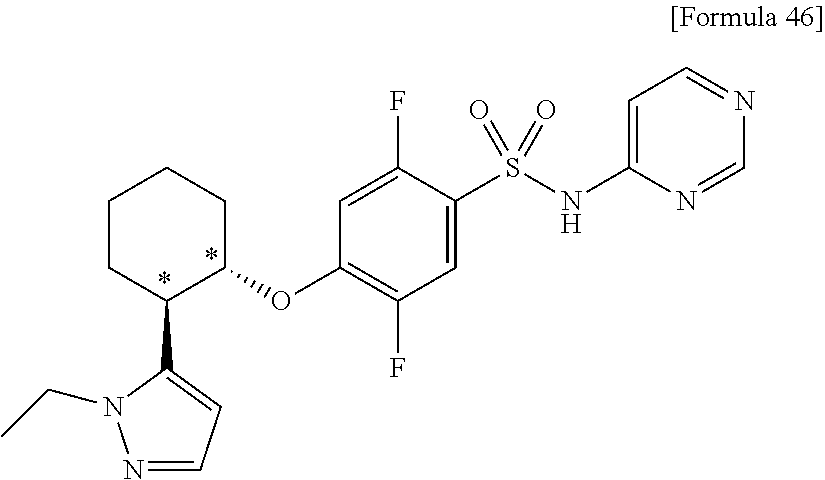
C1=C(F)C(S(NC2=CC=NC=N2)(=O)=O)=CC(F)=C1OC1CCCCC1C1=CC=NN1CC
